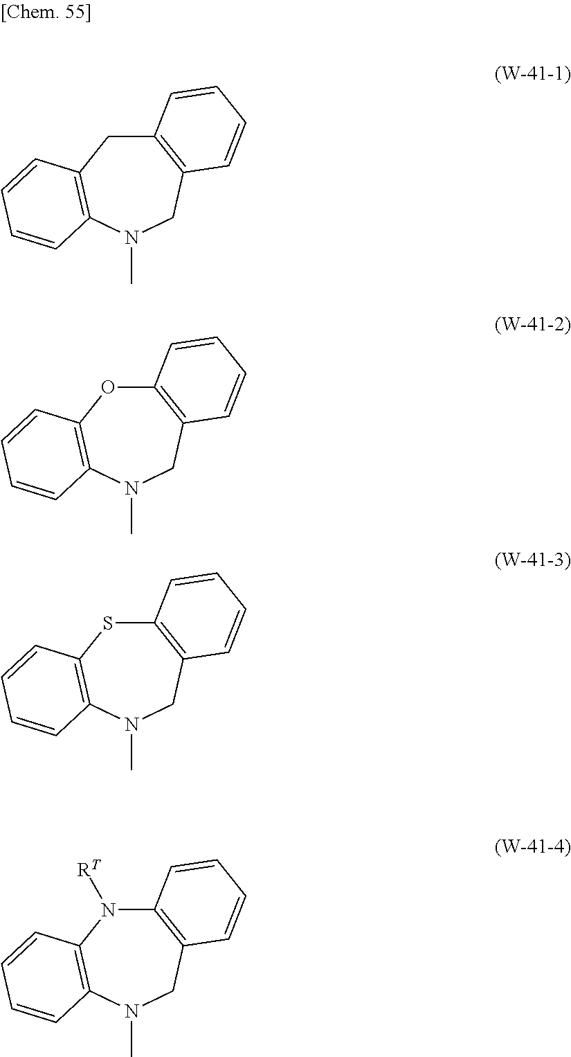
C12=C(CN(C)C3=C(C1)C=CC=C3)C=CC=C2.C12=C(CN(C)C3=C(O1)C=CC=C3)C=CC=C2.C12=C(CN(C)C3=C(S1)C=CC=C3)C=CC=C2.C12=C(CN(C)C3=C(N1[RT])C=CC=C3)C=CC=C2
